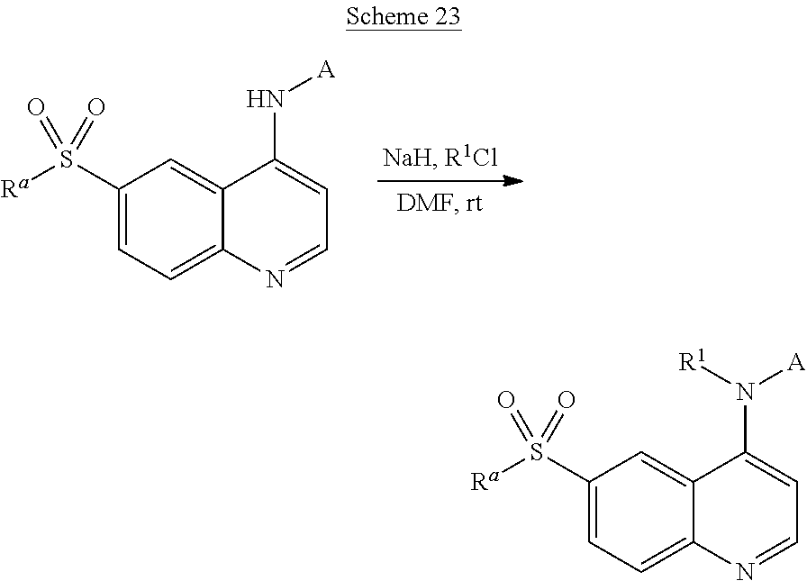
C1(S([Ra])(=O)=O)=CC=C2C(=C1)C(N[A])=CC=N2.C1(S([Ra])(=O)=O)=CC=C2C(=C1)C(N([A])[R1])=CC=N2
